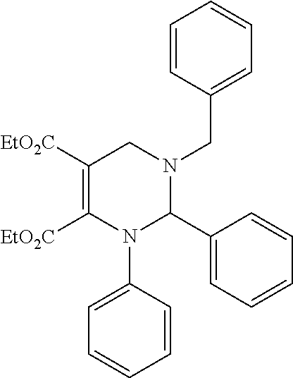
C1([EtO2C])=C([EtO2C])N(C2=CC=CC=C2)C(C2=CC=CC=C2)N(CC2=CC=CC=C2)C1
